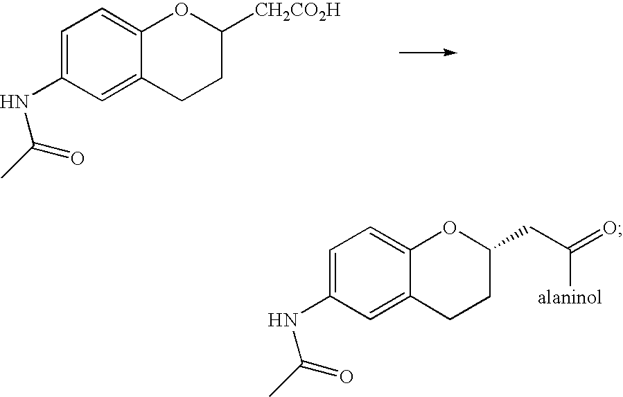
C1=C(NC(C)=O)C=C2C(=C1)OC([CH2CO2H])CC2.C1=C(NC(C)=O)C=C2C(=C1)OC(CC(=O)[alaninol])CC2
